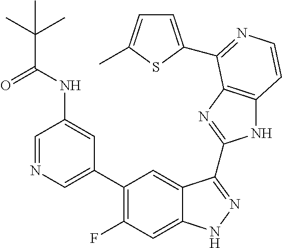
C1=C(C2=C(F)C=C3C(=C2)C(C2=NC4=C(N2)C=CN=C4C2=CC=C(C)S2)=NN3)C=C(NC(C(C)(C)C)=O)C=N1
